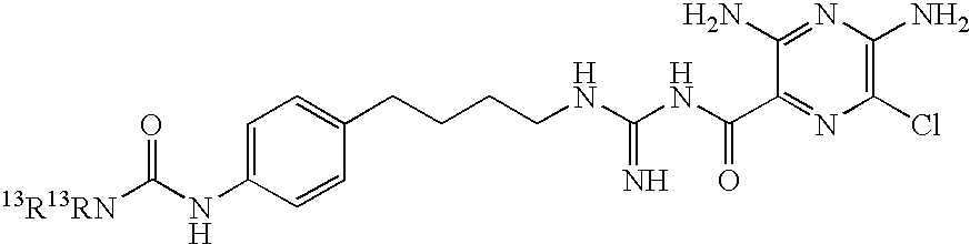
C1(N)=C(Cl)N=C(C(NC(NCCCCC2=CC=C(NC([13R13RN])=O)C=C2)=N)=O)C(N)=N1
